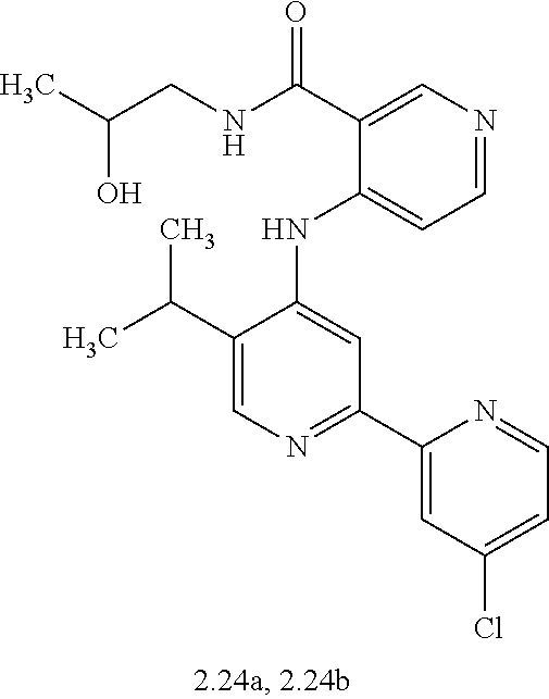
C1(NC2=CC(C3=CC(Cl)=CC=N3)=NC=C2C(C)C)=CC=NC=C1C(NCC(C)O)=O
